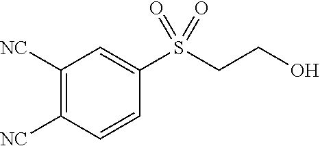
C1=CC(S(CCO)(=O)=O)=CC([NC])=C1[NC]
